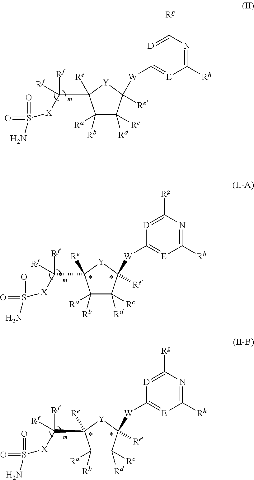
C1([Ra])([Rb])C([Rc])([Rd])C([W]C2=[E]C([Rh])=NC([Rg])=[D]2)([Re])[Y]C1([Re])C([Rf])([Rf])[X]S(N)(=O)=O.C1([Ra])([Rb])C([Rc])([Rd])C([W]C2=[E]C([Rh])=NC([Rg])=[D]2)([Re])[Y]C1([Re])C([Rf])([Rf])[X]S(N)(=O)=O.C1([Ra])([Rb])C([Rc])([Rd])C([W]C2=[E]C([Rh])=NC([Rg])=[D]2)([Re])[Y]C1([Re])C([Rf])([Rf])[X]S(N)(=O)=O
